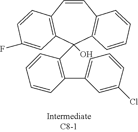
C1=CC2=C(C=CC=C2)C(C2=C(C3=CC=CC(Cl)=C3)C=CC=C2)(O)C2=C1C=CC(F)=C2
